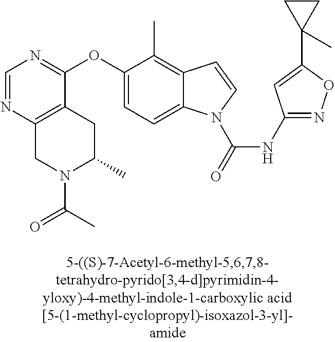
O(C1=CC=C2C(=C1C)C=CN2C(=O)NC1=NOC(C2(C)CC2)=C1)C1=NC=NC2=C1CC(C)N(C(C)=O)C2
